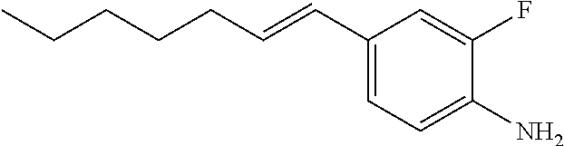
C1(C=CCCCCC)=CC=C(N)C(F)=C1
